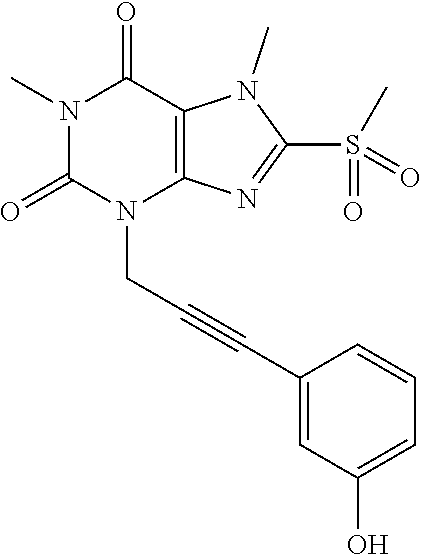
N1(C)C(=O)N(CC#CC2=CC(O)=CC=C2)C2=C(C1=O)N(C)C(S(=O)(C)=O)=N2
